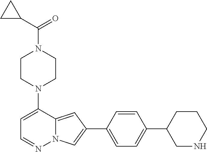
C1CN(C2=CC=NN3C2=CC(C2=CC=C(C4CNCCC4)C=C2)=C3)CCN1C(C1CC1)=O
